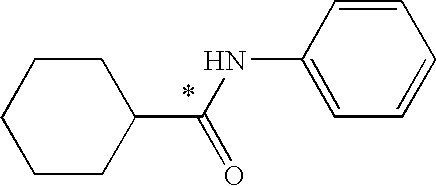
C1CCC(C(=O)NC2=CC=CC=C2)CC1
